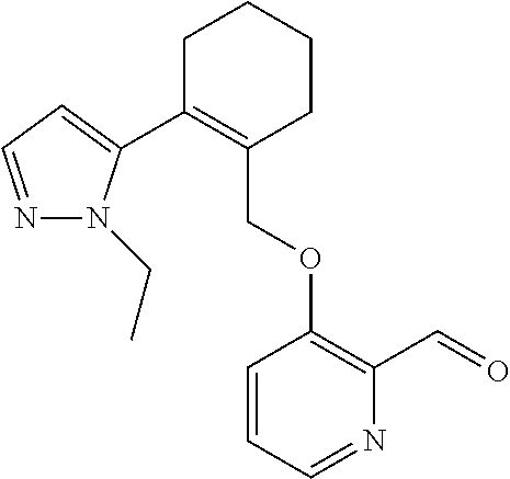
C1C(C2=CC=NN2CC)=C(COC2=C(C=O)N=CC=C2)CCC1
